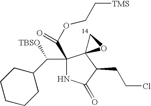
C1(C([TBSO])C2CCCCC2)(C(OCC[TMS])=O)NC(=O)C(CCCl)C12OC2
